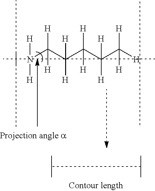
N(C([H])([H])C([H])([H])C([H])([H])C([H])([H])C([H])([H])[H])([H])[H]
